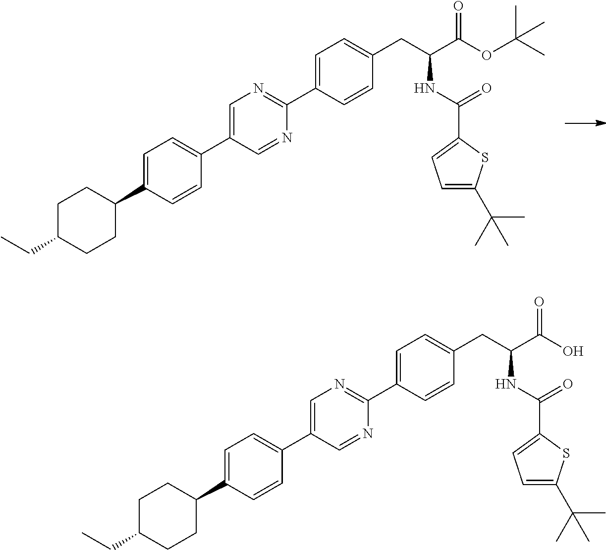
C1=C(C2CCC(CC)CC2)C=CC(C2=CN=C(C3=CC=C(CC(NC(C4=CC=C(C(C)(C)C)S4)=O)C(OC(C)(C)C)=O)C=C3)N=C2)=C1.C1=C(C2CCC(CC)CC2)C=CC(C2=CN=C(C3=CC=C(CC(NC(C4=CC=C(C(C)(C)C)S4)=O)C(O)=O)C=C3)N=C2)=C1
